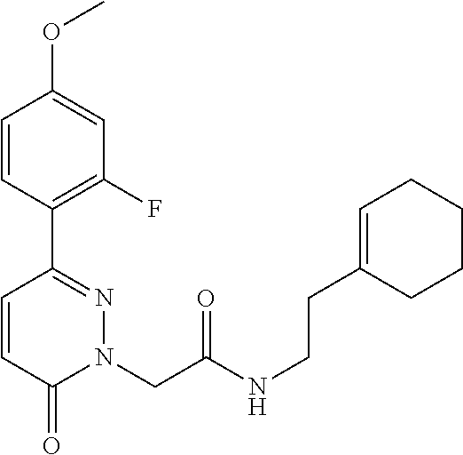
C1=CC(C2=NN(CC(NCCC3=CCCCC3)=O)C(=O)C=C2)=C(F)C=C1OC
